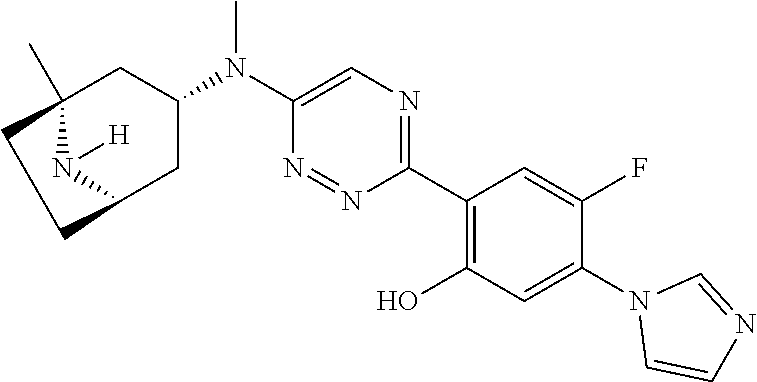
C1(C2=C(O)C=C(N3C=CN=C3)C(F)=C2)=NC=C(N(C2CC3(C)N([H])C(C2)CC3)C)N=N1
